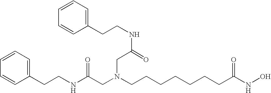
C1=CC=C(CCNC(CN(CCCCCCCC(NO)=O)CC(NCCC2=CC=CC=C2)=O)=O)C=C1
